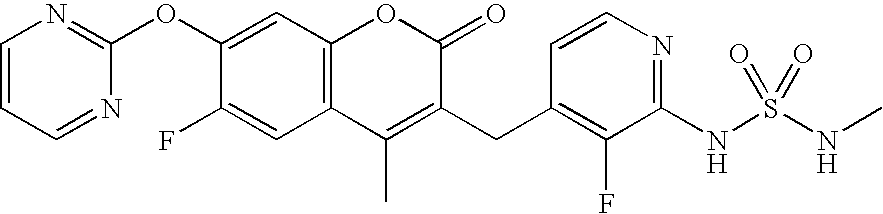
C1=CC=NC(OC2=CC3=C(C=C2F)C(C)=C(CC2=C(F)C(NS(NC)(=O)=O)=NC=C2)C(=O)O3)=N1
